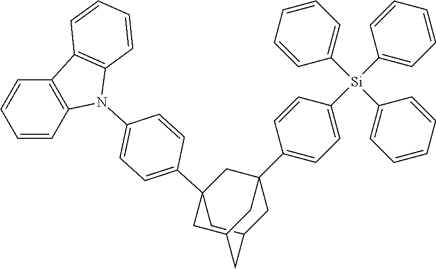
C1=CC=CC2=C1C1=C(N2C2=CC=C(C34CC5CC(C6=CC=C([Si](C7=CC=CC=C7)(C7=CC=CC=C7)C7=CC=CC=C7)C=C6)(C3)CC(C5)C4)C=C2)C=CC=C1
